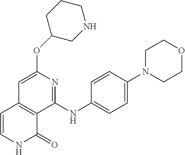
O(C1=CC2=C(C(NC3=CC=C(N4CCOCC4)C=C3)=N1)C(=O)NC=C2)C1CNCCC1
